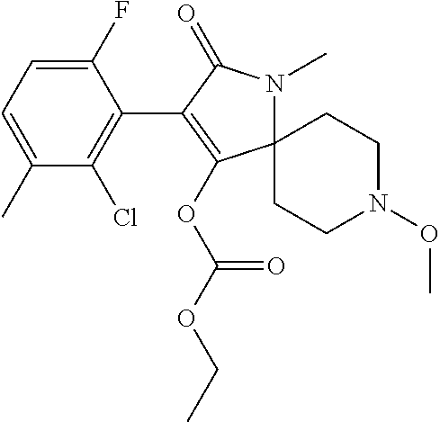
C1(F)=CC=C(C)C(Cl)=C1C1=C(OC(OCC)=O)C2(N(C)C1=O)CCN(OC)CC2
